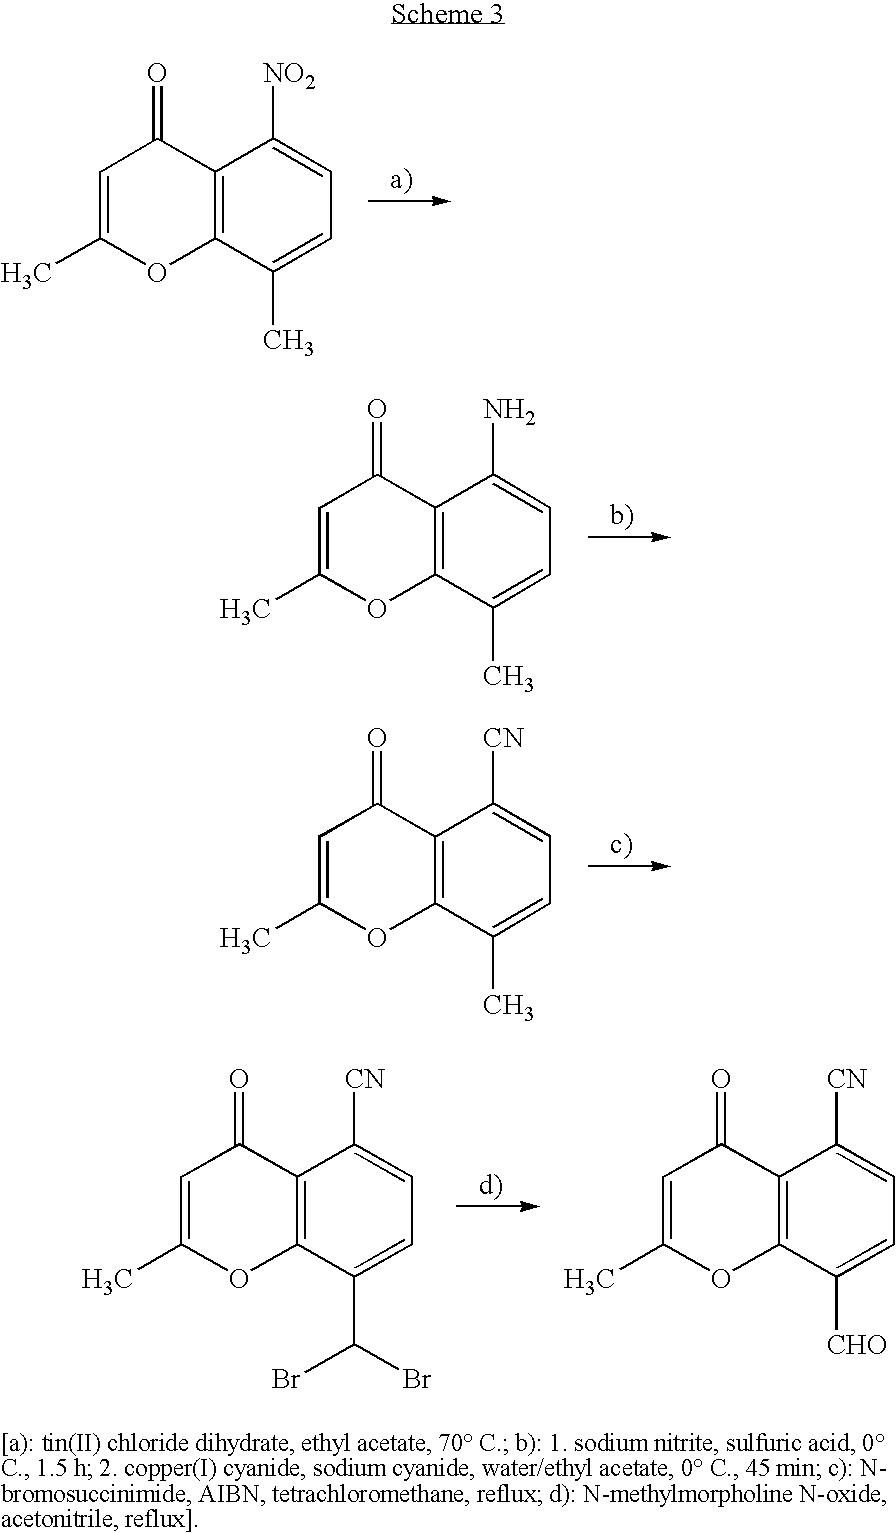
C1=C(C)OC2=C(C1=O)C([NO2])=CC=C2C.C1=C(C)OC2=C(C1=O)C(N)=CC=C2C.C1=C(C)OC2=C(C1=O)C([CN])=CC=C2C.C1=C(C)OC2=C(C1=O)C([CN])=CC=C2C(Br)Br.C1=C(C)OC2=C(C1=O)C([CN])=CC=C2[CHO]
